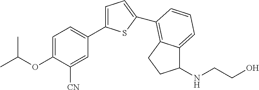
C1=C(C2=CC=C(OC(C)C)C([CN])=C2)SC(C2=C3C(=CC=C2)C(NCCO)CC3)=C1
